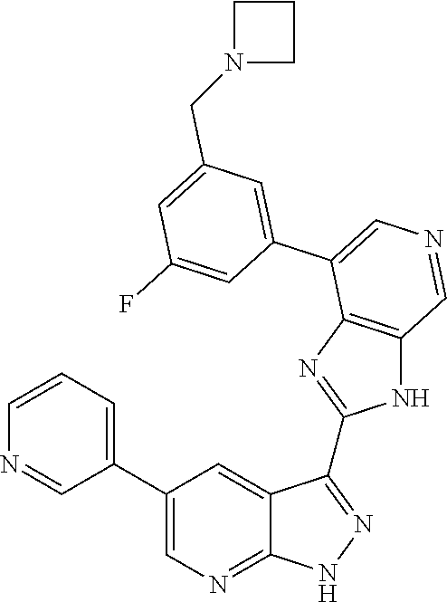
C1=CC=C(C2=CN=C3C(=C2)C(C2=NC4=C(N2)C=NC=C4C2=CC(CN4CCC4)=CC(F)=C2)=NN3)C=N1
